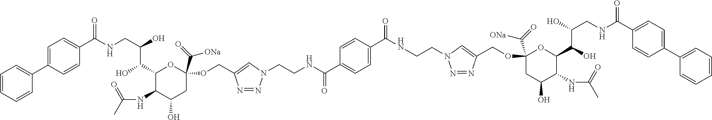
C(NCC(O)C(C1C(NC(C)=O)C(O)CC(C(=O)[ONa])(OCC2=CN(CCNC(C3=CC=C(C(NCCN4N=NC(COC5(C(=O)[ONa])CC(O)C(NC(C)=O)C(C(O)C(O)CNC(C6=CC=C(C7=CC=CC=C7)C=C6)=O)O5)=C4)=O)C=C3)=O)N=N2)O1)O)(C1=CC=C(C2=CC=CC=C2)C=C1)=O
